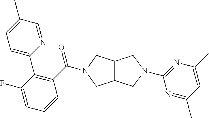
C12C(CN(C(=O)C3=C(C4=CC=C(C)C=N4)C(F)=CC=C3)C1)CN(C1=NC(C)=CC(C)=N1)C2
